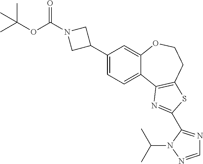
C1(C2CN(C(OC(C)(C)C)=O)C2)=CC=C2C(=C1)OCCC1=C2N=C(C2=NC=NN2C(C)C)S1
